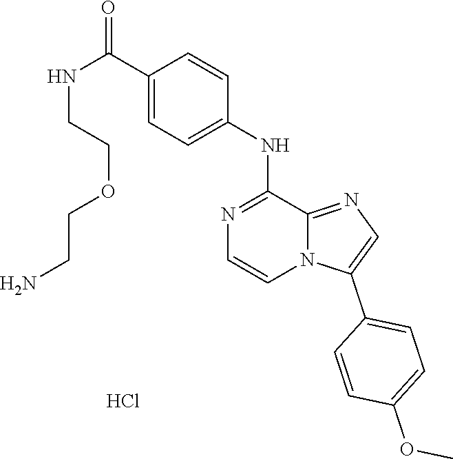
C1=C(NC2=NC=CN3C2=NC=C3C2=CC=C(OC)C=C2)C=CC(C(NCCOCCN)=O)=C1.Cl
